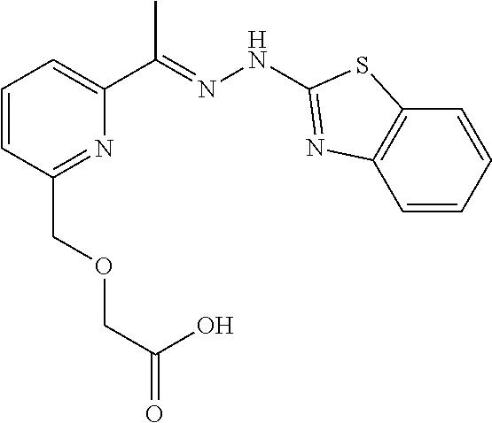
C1(COCC(=O)O)=NC(C(=NNC2=NC3=C(C=CC=C3)S2)C)=CC=C1
